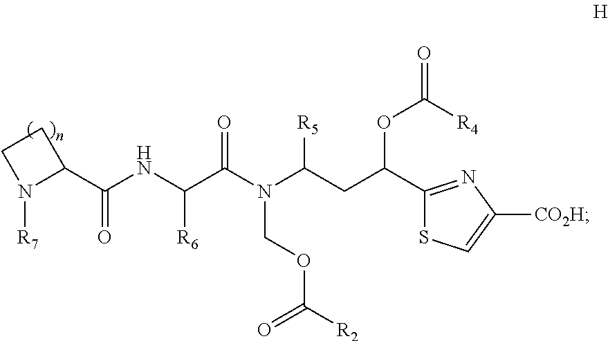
C1(C(NC(C(N(C(CC(C2=NC([CO2H])=CS2)OC(=O)[R4])[R5])COC([R2])=O)=O)[R6])=O)CCN1[R7]
